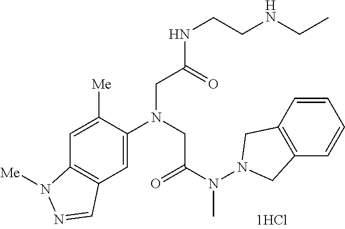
C12=C(C=C(N(CC(N(N3CC4=C(C3)C=CC=C4)C)=O)CC(NCCNCC)=O)C([Me])=C1)C=NN2[Me]
